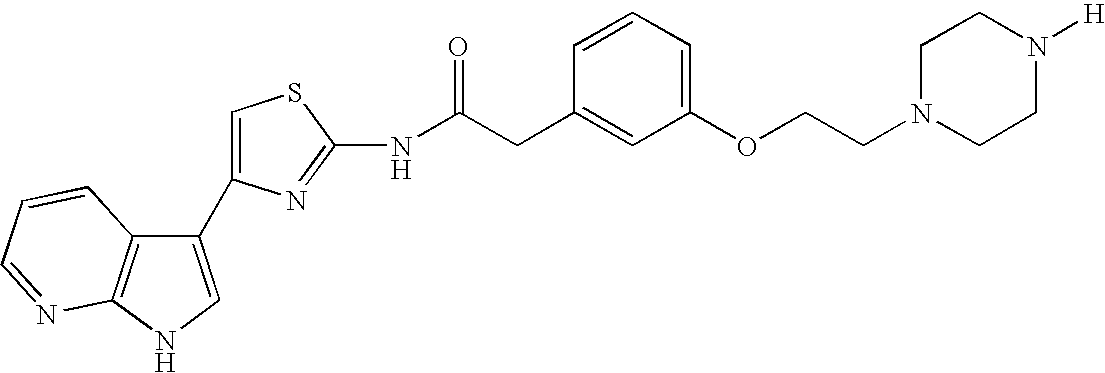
C1(C2=CSC(NC(CC3=CC(OCCN4CCN([H])CC4)=CC=C3)=O)=N2)=CNC2=C1C=CC=N2
